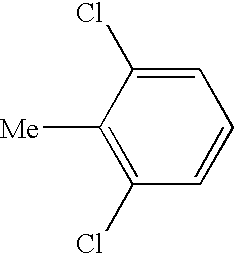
C1=CC=C(Cl)C([Me])=C1Cl
